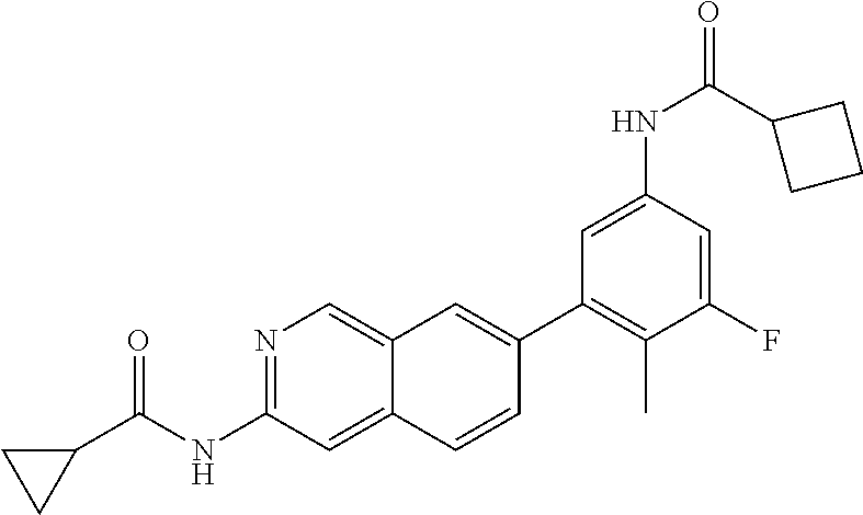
N1=C(NC(C2CC2)=O)C=C2C(=C1)C=C(C1=C(C)C(F)=CC(NC(C3CCC3)=O)=C1)C=C2
